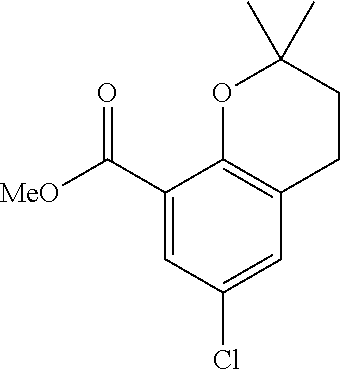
C1(C([MeO])=O)=CC(Cl)=CC2=C1OC(C)(C)CC2
